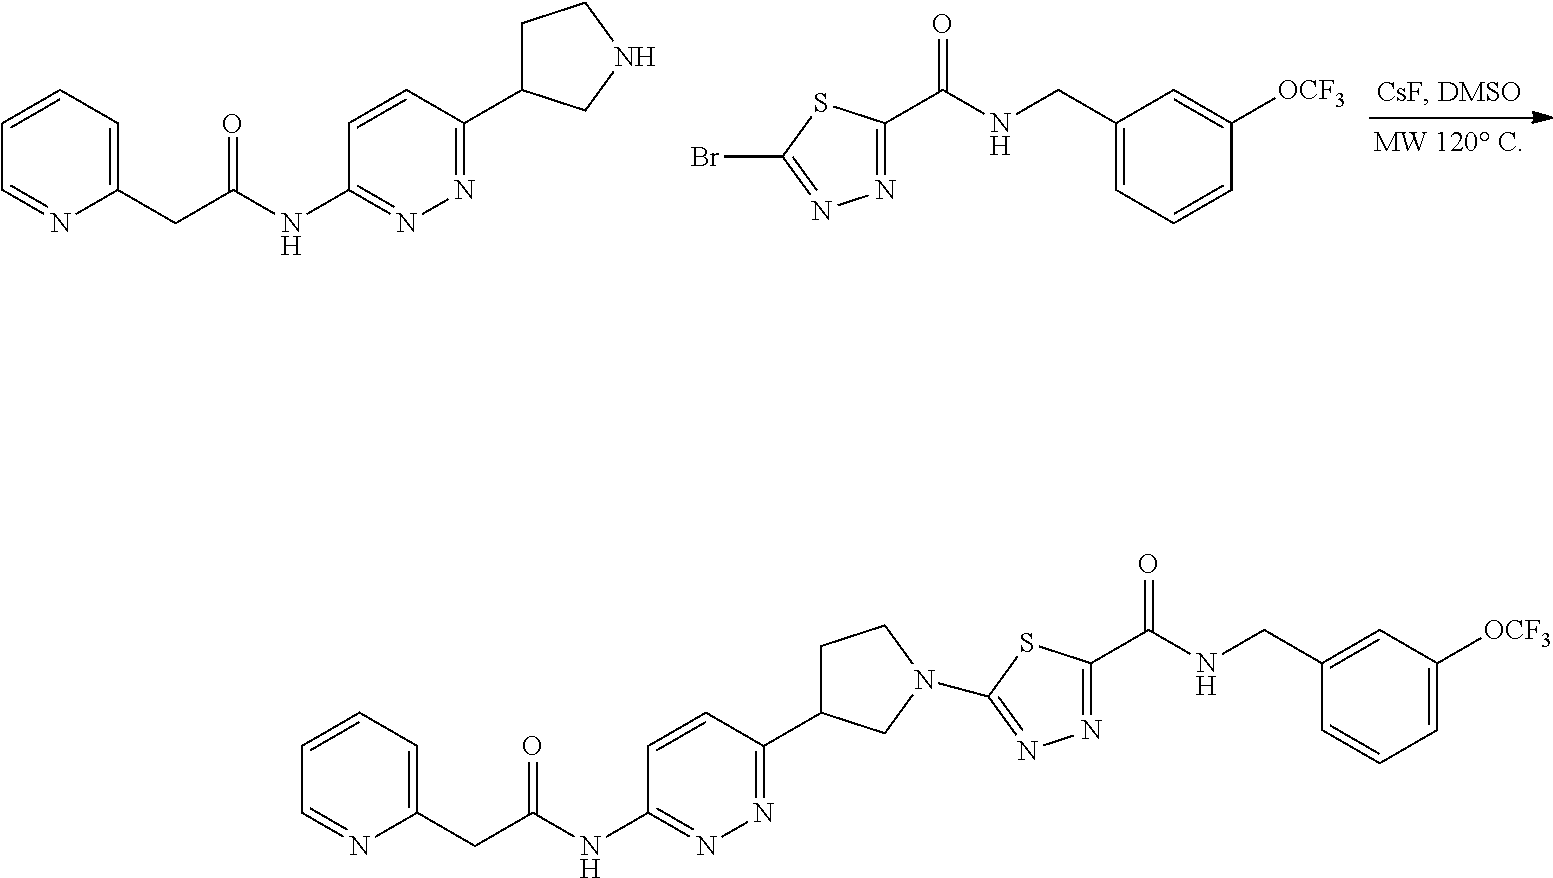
N1=C(C(NCC2=CC=CC([OCF3])=C2)=O)SC(Br)=N1.C(C(NC1=NN=C(C2CCNC2)C=C1)=O)C1=CC=CC=N1.C(C(NC1=NN=C(C2CCN(C3=NN=C(C(NCC4=CC([OCF3])=CC=C4)=O)S3)C2)C=C1)=O)C1=CC=CC=N1
